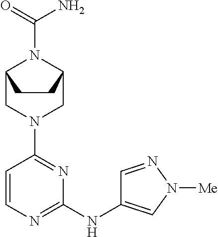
C1=CN=C(NC2=CN([Me])N=C2)N=C1N1CC2N(C(=O)N)C(C1)CC2
